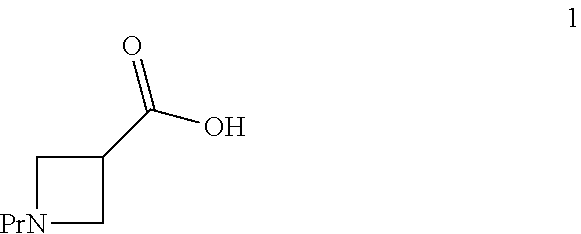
C1(C(O)=O)C[PrN]C1
